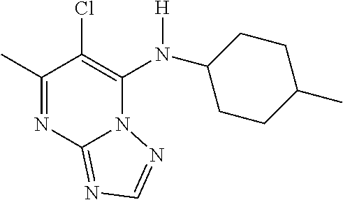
C1(C)=NC2=NC=NN2C(N([H])C2CCC(C)CC2)=C1Cl
